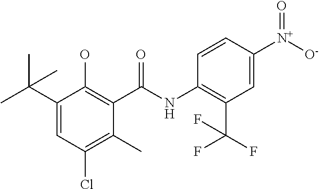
C1(C(C)(C)C)=CC(Cl)=C(C)C(C(NC2=C(C(F)(F)F)C=C([N+]([O-])=O)C=C2)=O)=C1O
